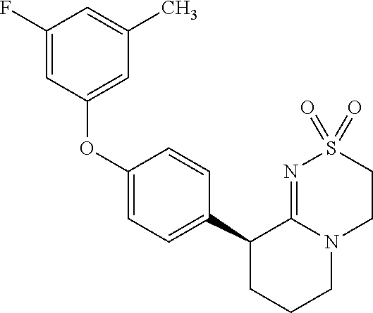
C1(C2CCCN3C2=NS(=O)(=O)CC3)=CC=C(OC2=CC(C)=CC(F)=C2)C=C1
